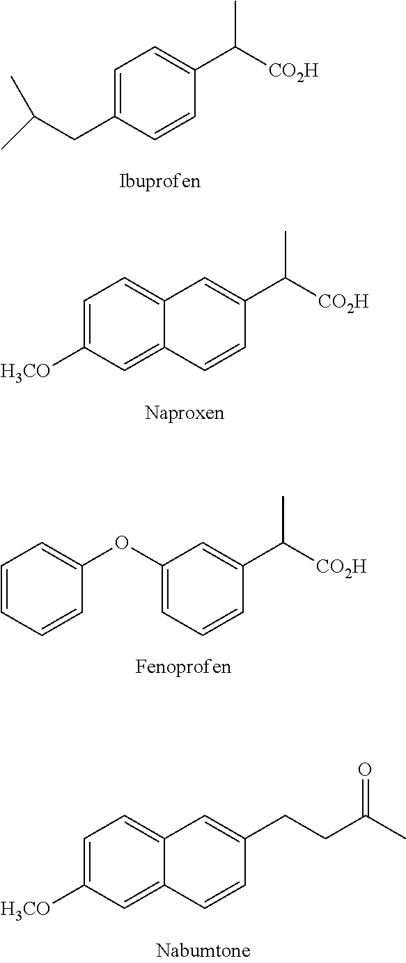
C1=C(CC(C)C)C=CC(C([CO2H])C)=C1.C1=C([H3CO])C=C2C(=C1)C=C(C([CO2H])C)C=C2.C1=C([H3CO])C=C2C(=C1)C=C(CCC(C)=O)C=C2.C1(OC2=CC=CC=C2)=CC=CC(C([CO2H])C)=C1
